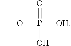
O(P(=O)(O)[OH])C
